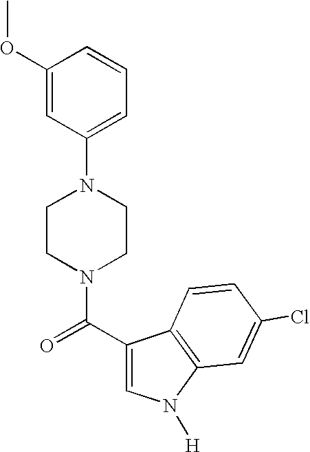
C1=C(C(N2CCN(C3=CC=CC(OC)=C3)CC2)=O)C2=C(N1[H])C=C(Cl)C=C2
